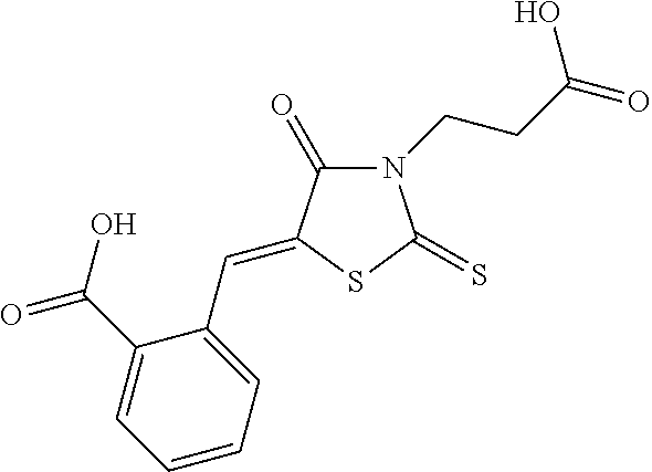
N1(CCC(=O)O)C(=O)C(=CC2=CC=CC=C2C(O)=O)SC1=S
